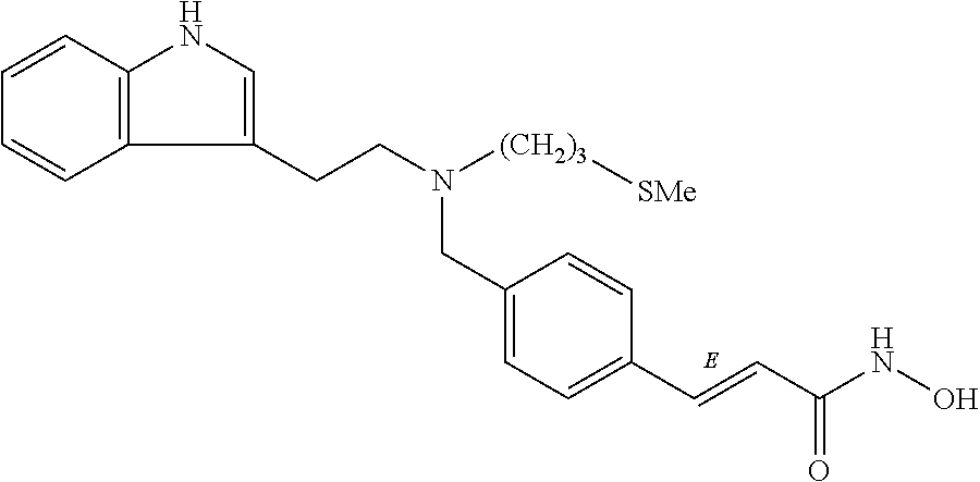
C1=C(CN(CCC2=CNC3=C2C=CC=C3)[(CH2)3][SMe])C=CC(C=CC(NO)=O)=C1
